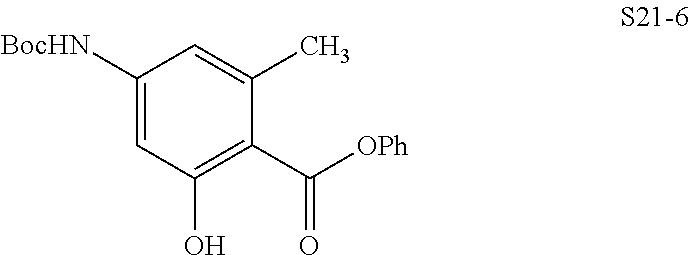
C1([BocHN])=CC(O)=C(C([OPh])=O)C(C)=C1
